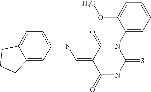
C1=C2C(=CC(NC=C3C(=O)N(C4=CC=CC=C4OC)C(=S)NC3=O)=C1)CCC2
